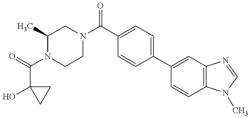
C1(C)N(C(C2(O)CC2)=O)CCN(C(=O)C2=CC=C(C3=CC4=C(C=C3)N(C)C=N4)C=C2)C1
